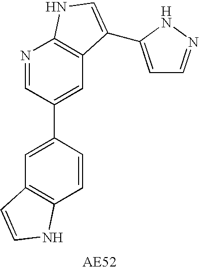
C1=CC(C2=CC3=C(N=C2)NC=C3C2=CC=NN2)=CC2=C1NC=C2
